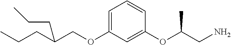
C1=C(OCC(CCC)CCC)C=C(OC(CN)C)C=C1
